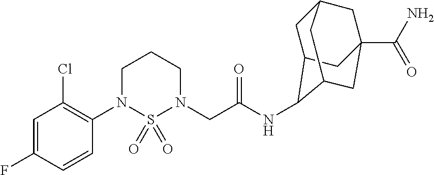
C1=C(F)C=CC(N2S(=O)(=O)N(CC(NC3C4CC5CC(C(N)=O)(CC3C5)C4)=O)CCC2)=C1Cl
